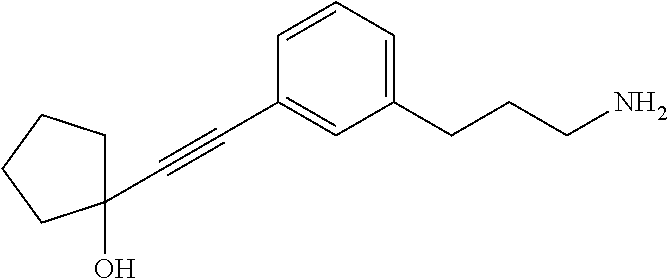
C(#CC1=CC(CCCN)=CC=C1)C1(O)CCCC1
